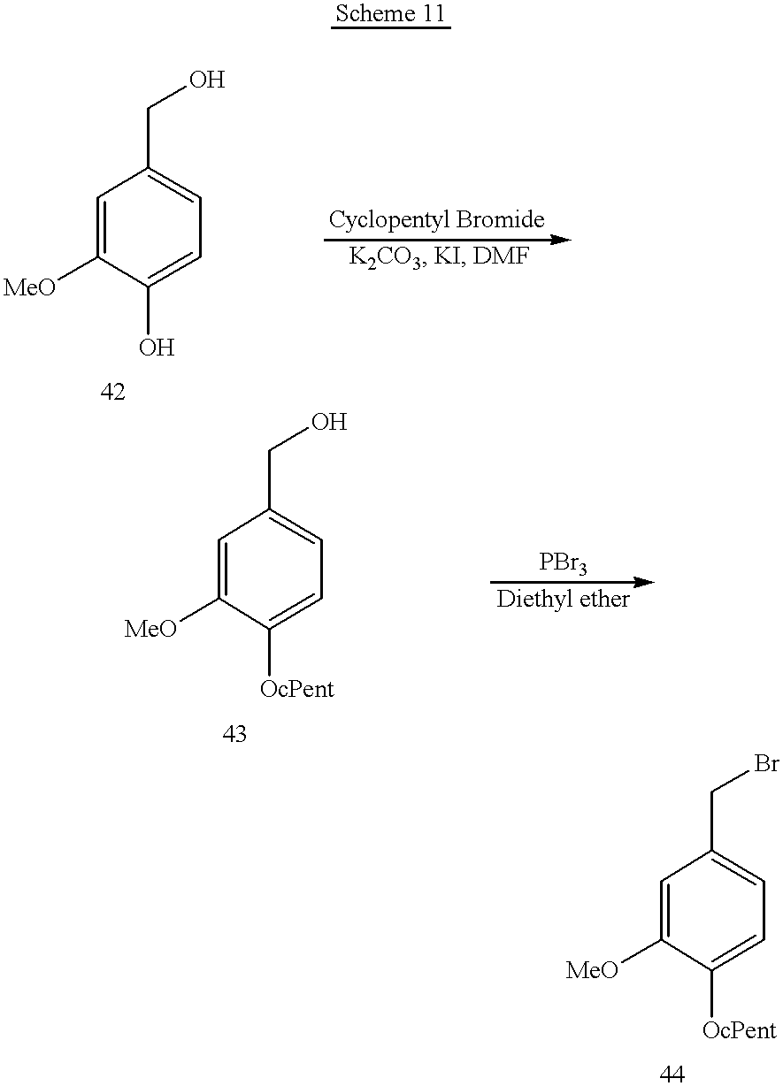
[MeO]C1=CC(CO)=CC=C1O.[MeO]C1=CC(CO)=CC=C1[OcPent].[MeO]C1=CC(CBr)=CC=C1[OcPent]
